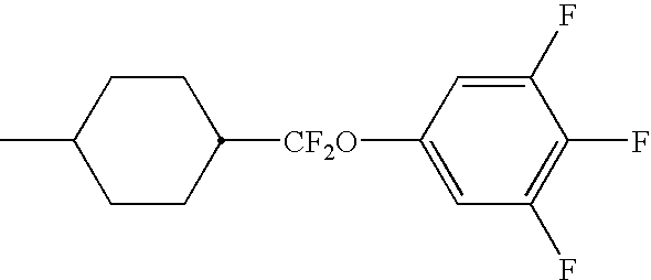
C1CC([CF2O]C2=CC(F)=C(F)C(F)=C2)CCC1C
